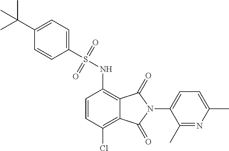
C1=CC(Cl)=C2C(=C1NS(=O)(=O)C1=CC=C(C(C)(C)C)C=C1)C(=O)N(C1=CC=C(C)N=C1C)C2=O
